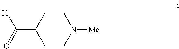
N1([Me])CCC(C(Cl)=O)CC1
